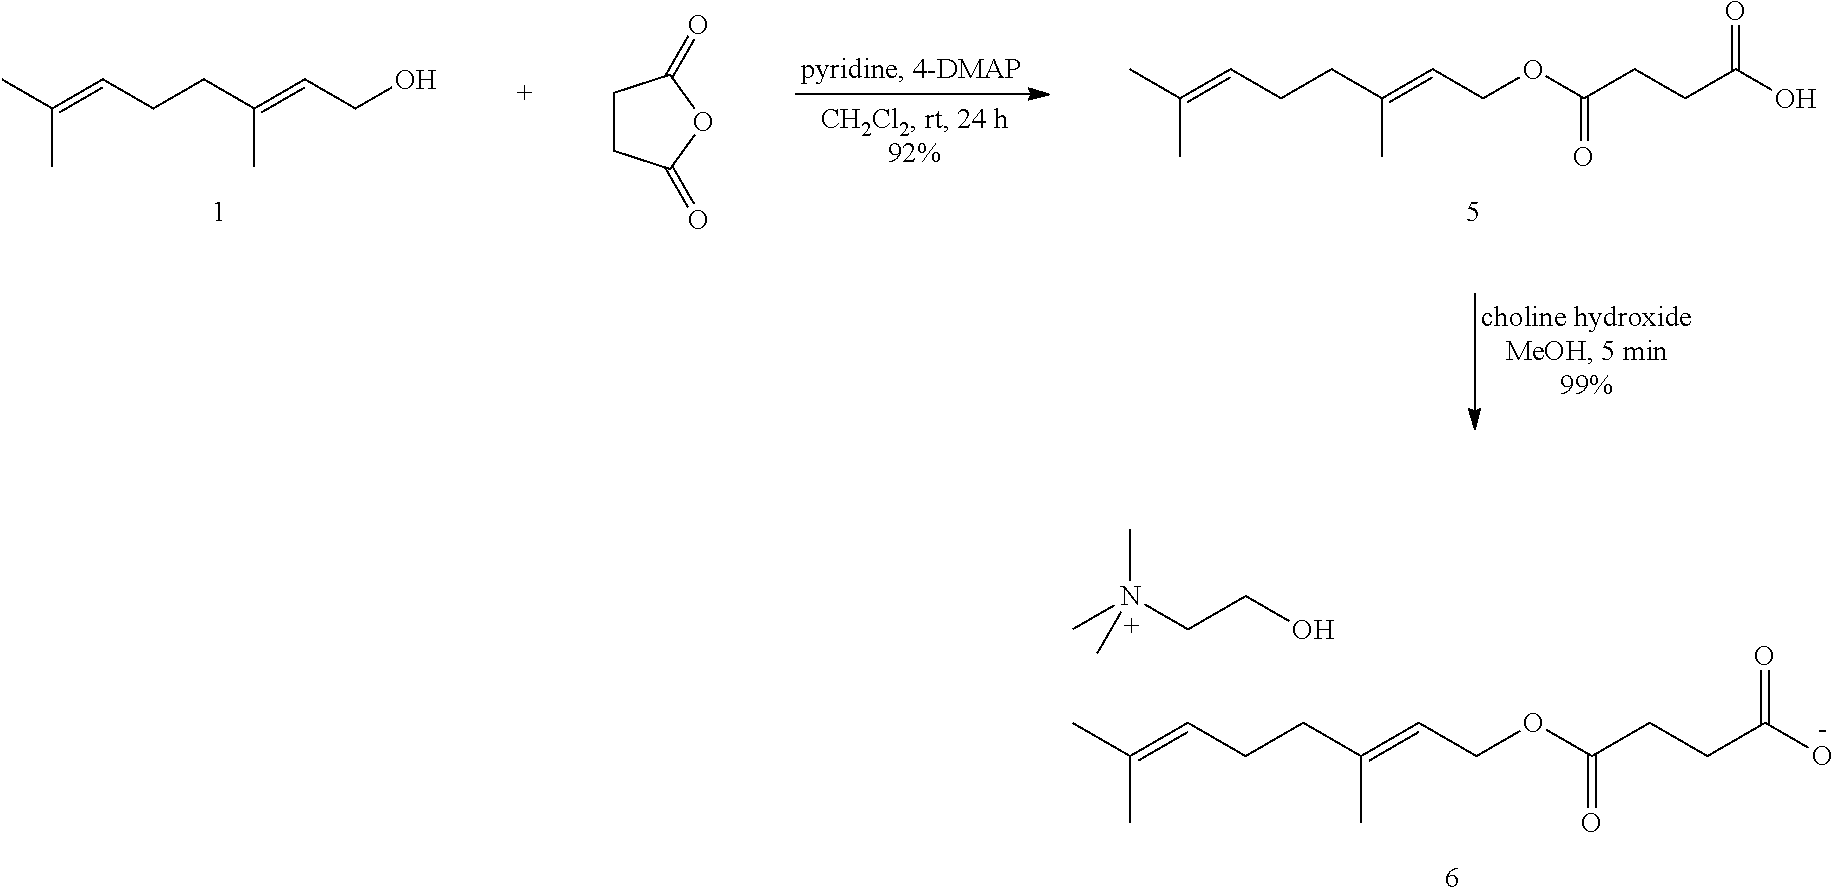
CC(=CCCC(=CCOC(CCC(O)=O)=O)C)C.CN(CCO)(C)C.CC(=CCCC(=CCOC(CCC(O)=O)=O)C)C.CC(=CCCC(=CCO)C)C.C1CC(=O)OC1=O
